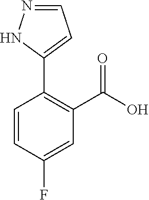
C1=CC(F)=CC(C(O)=O)=C1C1=CC=NN1
